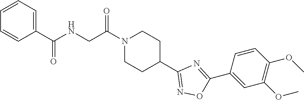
C1=CC=C(C(NCC(N2CCC(C3=NOC(C4=CC(OC)=C(OC)C=C4)=N3)CC2)=O)=O)C=C1
